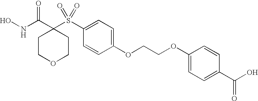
N(C(C1(S(C2=CC=C(OCCOC3=CC=C(C(O)=O)C=C3)C=C2)(=O)=O)CCOCC1)=O)O
